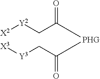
[X2][Y2]CC(=O)[PHG]C(C[Y3][X3])=O
